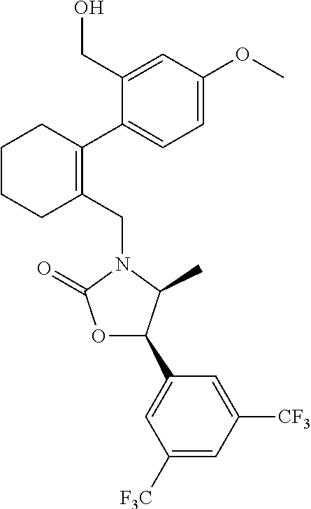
C1(CN2C(=O)OC(C3=CC([F3C])=CC([CF3])=C3)C2C)=C(C2=CC=C(OC)C=C2CO)CCCC1
